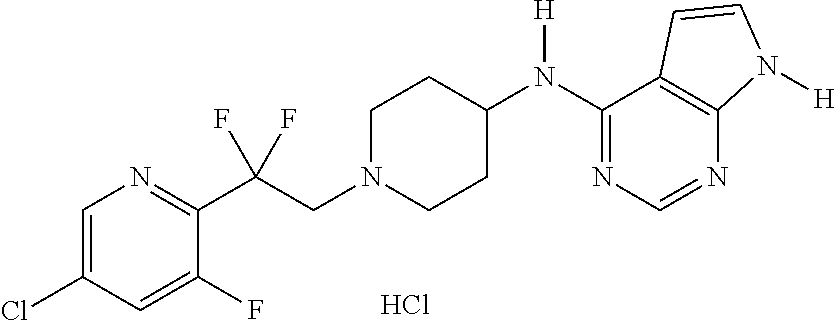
C1=C(Cl)C=C(F)C(C(CN2CCC(N(C3=NC=NC4=C3C=CN4[H])[H])CC2)(F)F)=N1.Cl
